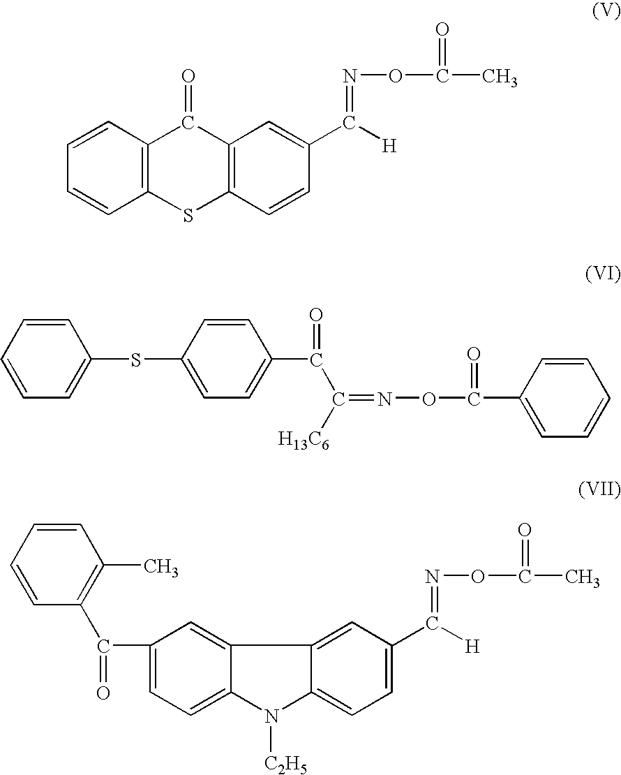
C1=CC=CC2=C1C(=O)C1=C(S2)C=CC(C([H])=NOC(C)=O)=C1.C1=CC=C(SC2=CC=C(C(=O)C(=NOC(C3=CC=CC=C3)=O)[H13C6])C=C2)C=C1.C1=C2C(=CC=C1C(=O)C1=C(C)C=CC=C1)N([C2H5])C1=CC=C(C([H])=NOC(C)=O)C=C21
